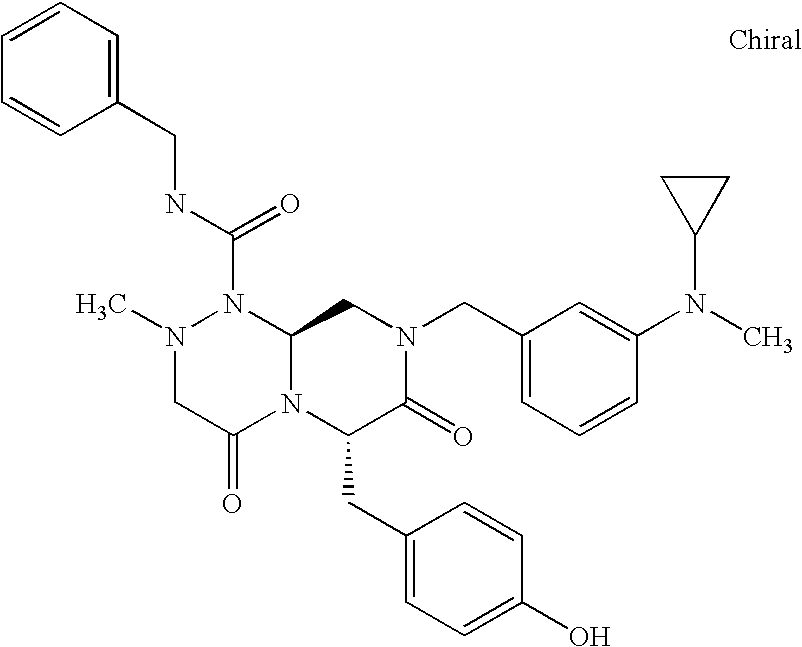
N(C(N1N(C)CC(=O)N2C1CN(CC1=CC=CC(N(C3CC3)C)=C1)C(=O)C2CC1=CC=C(O)C=C1)=O)CC1=CC=CC=C1
